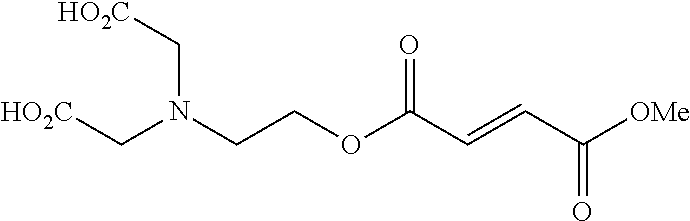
C(N(CCOC(C=CC([OMe])=O)=O)C[HO2C])[HO2C]
